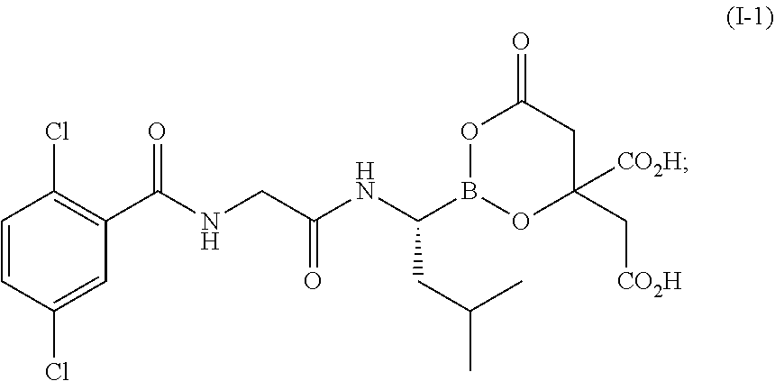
C1=CC(Cl)=CC(C(NCC(NC(B2OC(C[CO2H])([CO2H])CC(=O)O2)CC(C)C)=O)=O)=C1Cl
